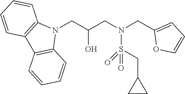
N1(CC(CN(CC2=CC=CO2)S(CC2CC2)(=O)=O)O)C2=C(C3=C1C=CC=C3)C=CC=C2
